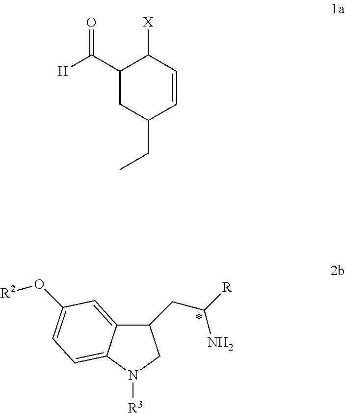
C1(CC(N)[R])C2=CC(O[R2])=CC=C2N([R3])C1.C1(C(=O)[H])CC(CC)C=CC1[X]
